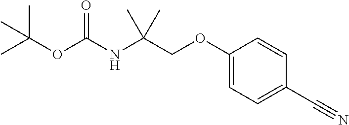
N(C(COC1=CC=C(C#N)C=C1)(C)C)C(OC(C)(C)C)=O
